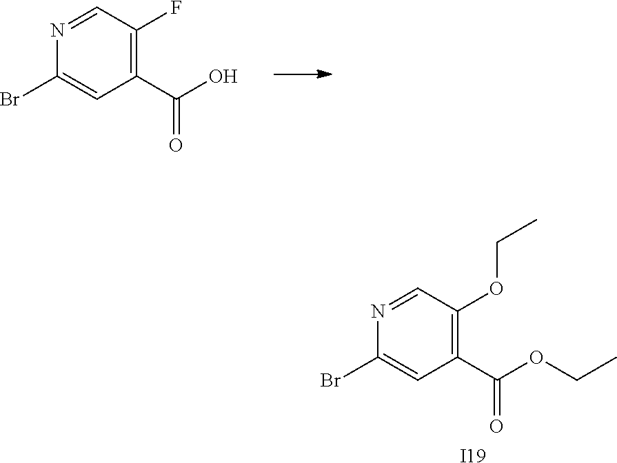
C1(C(O)=O)=C(F)C=NC(Br)=C1.C1(C(OCC)=O)=C(OCC)C=NC(Br)=C1.[I19]
